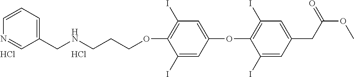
O(C1=C(I)C=C(OC2=C(I)C=C(CC(OC)=O)C=C2I)C=C1I)CCCNCC1=CC=CN=C1.Cl.Cl
